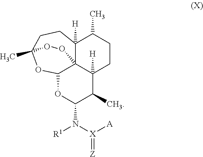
C12OC(N([X]([A])=[Z])[R1])C(C)C3([H])C14C([H])(C(C)CC3)CCC(C)(O2)OO4
